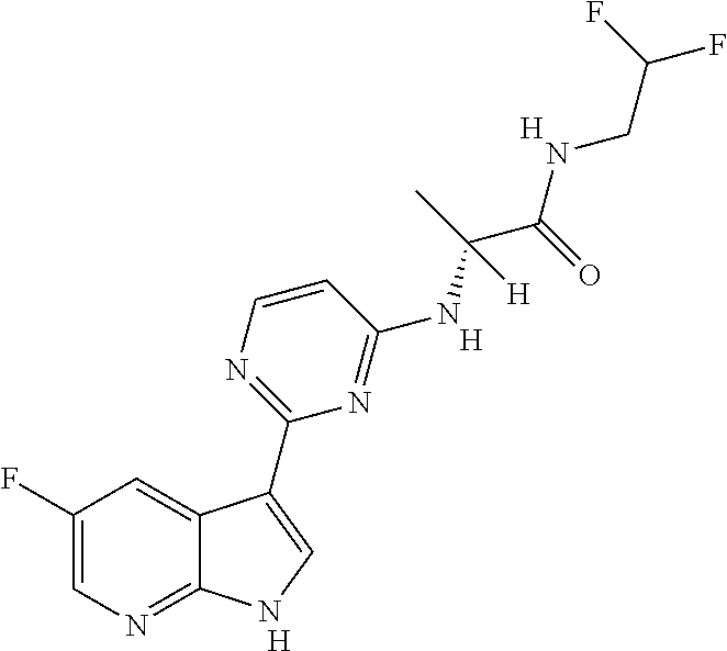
C1(F)=CN=C2C(=C1)C(C1=NC=CC(NC(C(=O)NCC(F)F)(C)[H])=N1)=CN2.[H].[H].[H]
